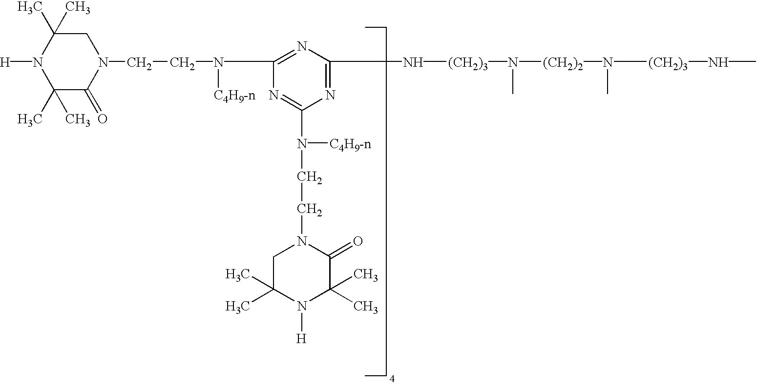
N1=C(N(CCN2C(=O)C(C)(C)N([H])C(C)(C)C2)[C4H9-n])N=C(N[(CH2)3]N(C)[(CH2)2]N([(CH2)3]NC)C)N=C1N([C4H9-n])CCN1C(=O)C(C)(C)N([H])C(C)(C)C1
